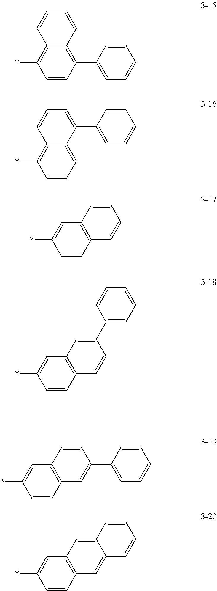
C1(C2=CC=CC=C2)=C2C(=C(*)C=C1)C=CC=C2.C1=C2C(=C(*)C=C1)C=CC=C2C1=CC=CC=C1.C12=C(C=C(*)C=C1)C=CC=C2.C12=C(C=C(*)C=C1)C=C(C1=CC=CC=C1)C=C2.C12=C(C=C(*)C=C1)C=CC(C1=CC=CC=C1)=C2.C12=C(C=C(*)C=C1)C=C1C(=C2)C=CC=C1
